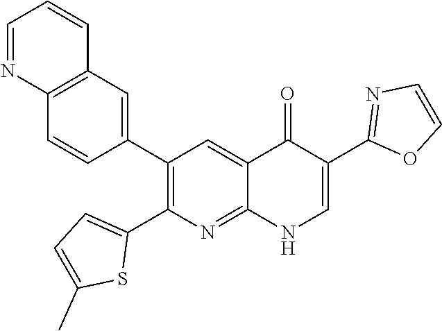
C12=C(C=C(C3=C(C4=CC=C(C)S4)N=C4C(=C3)C(=O)C(C3=NC=CO3)=CN4)C=C1)C=CC=N2
